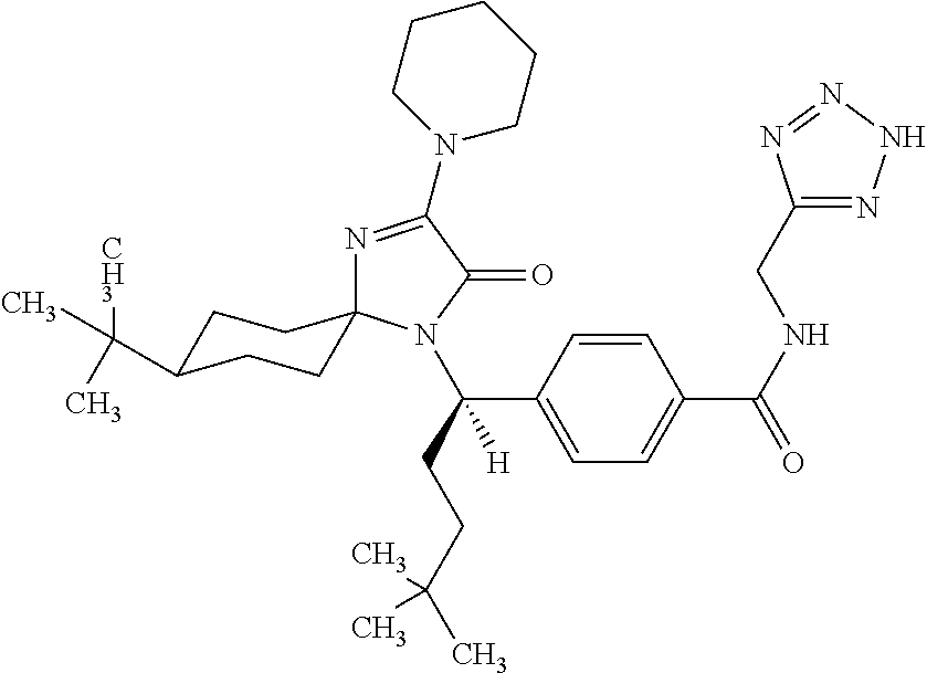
C1=CC(C(CCC(C)(C)C)([H])N2C(=O)C(N3CCCCC3)=NC23CCC(C(C)([CH3])C)CC3)=CC=C1C(NCC1=NNN=N1)=O
